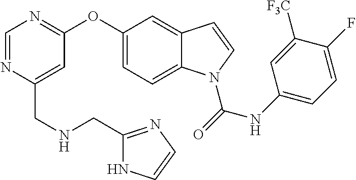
C(C1=CC(OC2=CC=C3C(=C2)C=CN3C(=O)NC2=CC=C(F)C([F3C])=C2)=NC=N1)NCC1=NC=CN1
